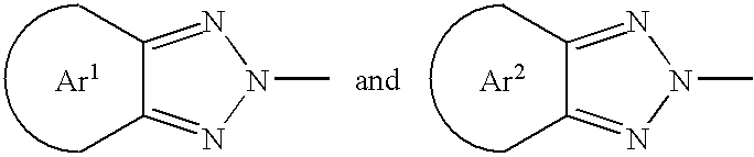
C1(C)=NN(C)N=C1C.C1(C)=NN(C)N=C1C
